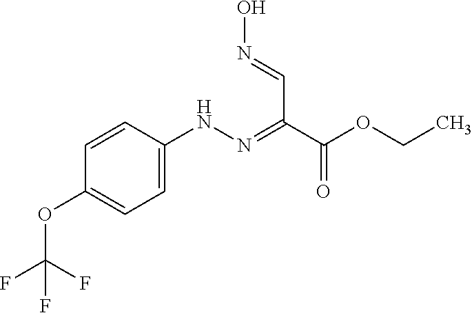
C1=CC(OC(F)(F)F)=CC=C1NN=C(C(OCC)=O)C=NO
